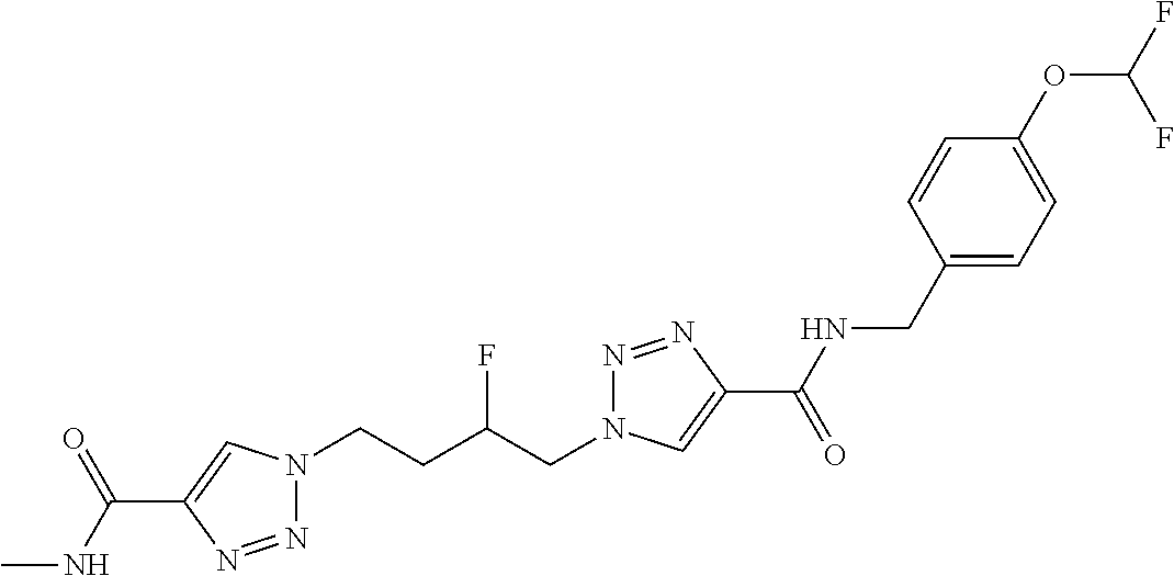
C1(C(NC)=O)=CN(CCC(CN2N=NC(C(=O)NCC3=CC=C(OC(F)F)C=C3)=C2)F)N=N1
